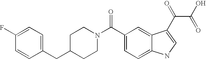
C1(F)=CC=C(CC2CCN(C(C3=CC=C4C(=C3)C(C(C(=O)O)=O)=CN4)=O)CC2)C=C1
